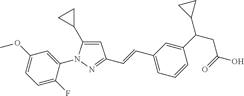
C1=C(C2CC2)N(C2=CC(OC)=CC=C2F)N=C1C=CC1=CC=CC(C(CC(=O)O)C2CC2)=C1
